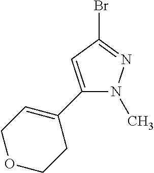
C1(C2=CCOCC2)=CC(Br)=NN1C
